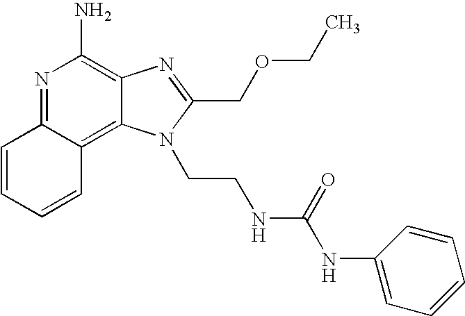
C1=CC=CC2=C3C(=C(N)N=C12)N=C(COCC)N3CCNC(NC1=CC=CC=C1)=O
